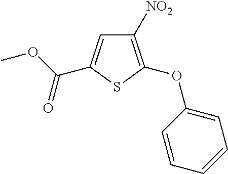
C1([NO2])=C(OC2=CC=CC=C2)SC(C(OC)=O)=C1
